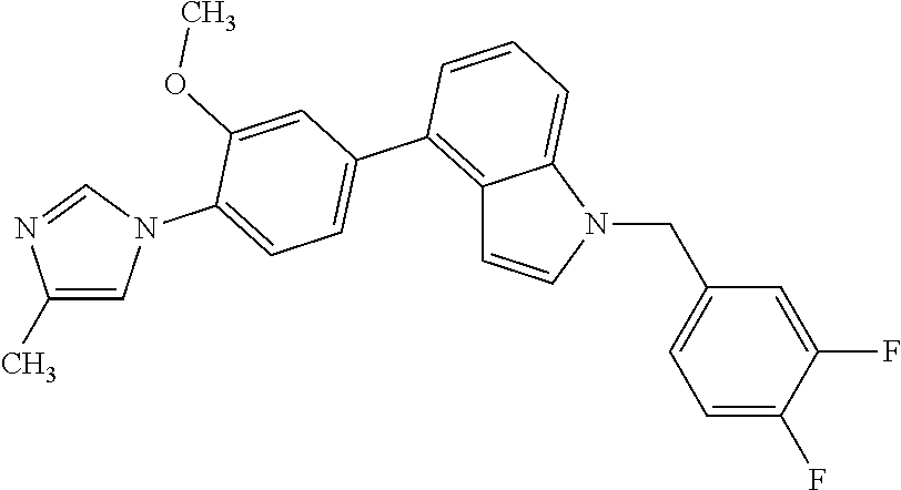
C12=C(C3=CC=C(N4C=C(C)N=C4)C(OC)=C3)C=CC=C1N(CC1=CC=C(F)C(F)=C1)C=C2
